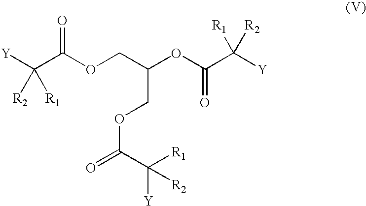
[Y]C(C(OCC(OC(C([Y])([R1])[R2])=O)COC(=O)C([R1])([Y])[R2])=O)([R2])[R1]
